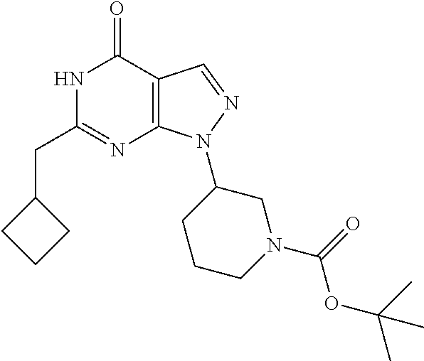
N1C(CC2CCC2)=NC2=C(C1=O)C=NN2C1CCCN(C(OC(C)(C)C)=O)C1
